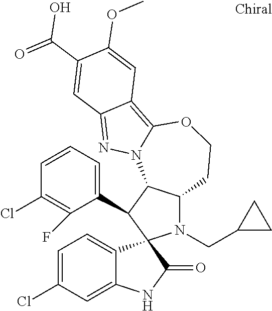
C1=CC=C(C2C3C(N(CC4CC4)C24C2=CC=C(Cl)C=C2NC4=O)CCOC2=C4C(=NN32)C=C(C(=O)O)C(OC)=C4)C(F)=C1Cl
